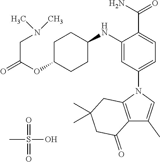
O=S(=O)(O)C.C1=C(C(N)=O)C(NC2CCC(OC(=O)CN(C)C)CC2)=CC(N2C3=C(C(C)=C2)C(=O)CC(C)(C)C3)=C1
